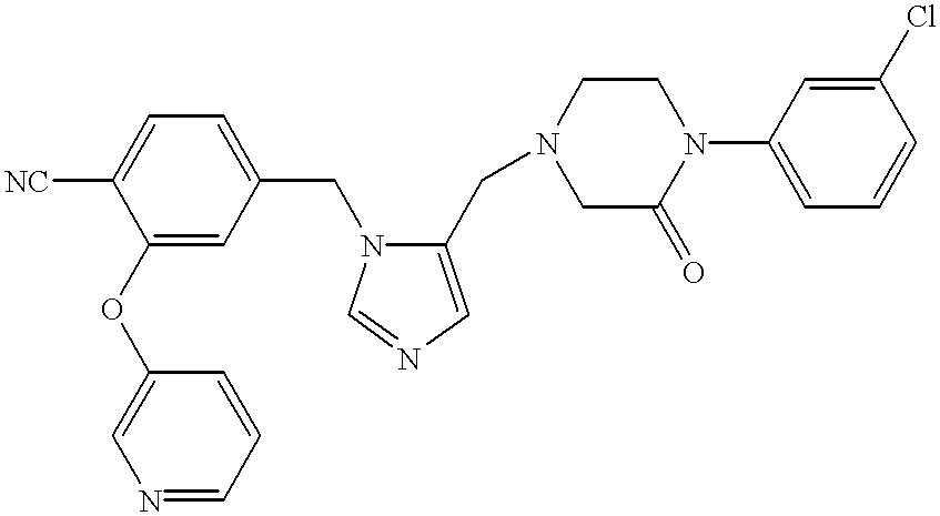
C1(OC2=CN=CC=C2)=CC(CN2C(CN3CC(=O)N(C4=CC=CC(Cl)=C4)CC3)=CN=C2)=CC=C1[NC]
